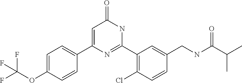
C1(C2=CC(=O)NC(C3=C(Cl)C=CC(CNC(C(C)C)=O)=C3)=N2)=CC=C(OC(F)(F)F)C=C1
